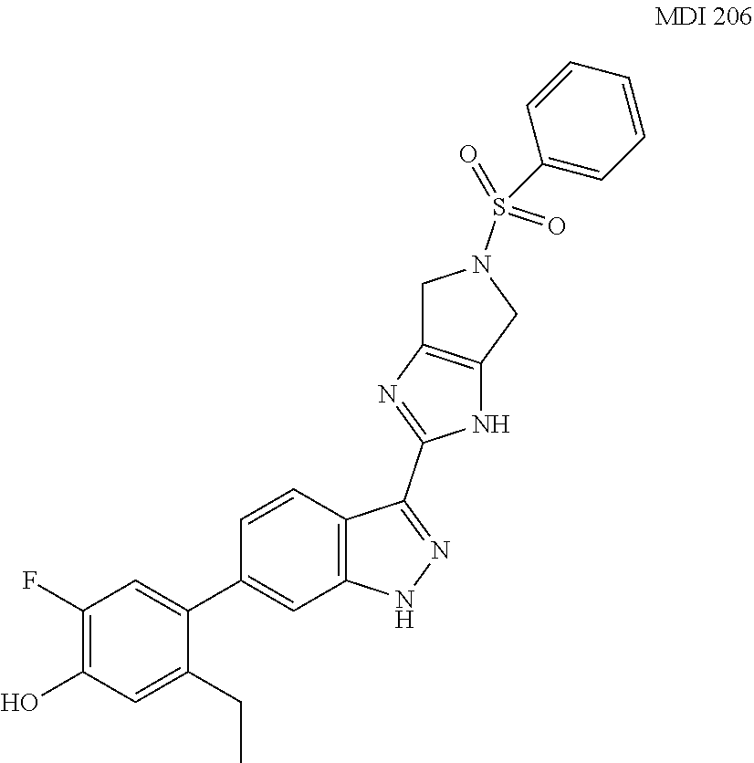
N1N=C(C2=NC3=C(CN(S(C4=CC=CC=C4)(=O)=O)C3)N2)C2=C1C=C(C1=CC(F)=C(O)C=C1CC)C=C2
